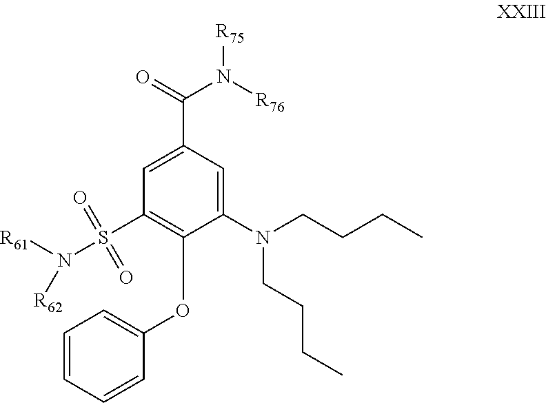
C1(N(CCCC)CCCC)=CC(C(=O)N([R76])[R75])=CC(S(N([R61])[R62])(=O)=O)=C1OC1=CC=CC=C1
